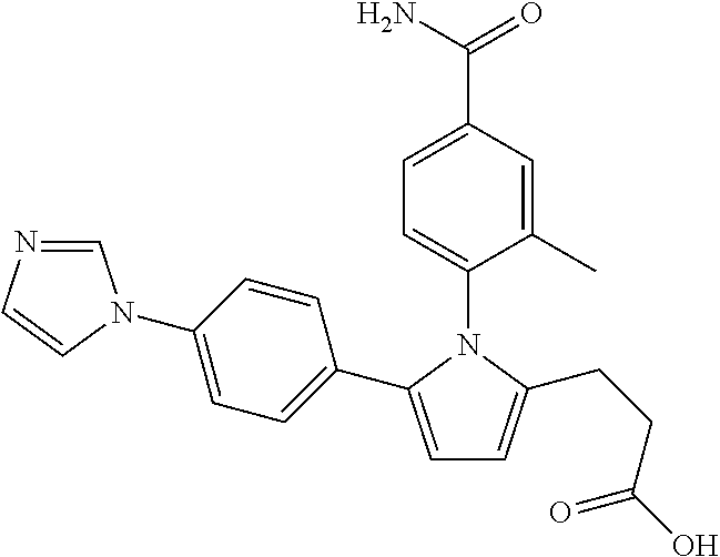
C1=C(C2=CC=C(N3C=NC=C3)C=C2)N(C2=CC=C(C(N)=O)C=C2C)C(CCC(O)=O)=C1
